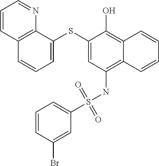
C1=C(SC2=CC=CC3=C2N=CC=C3)C(O)=C2C(=C1NS(C1=CC=CC(Br)=C1)(=O)=O)C=CC=C2
